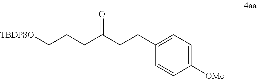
C(CCC(CCC1=CC=C([OMe])C=C1)=O)[TBDPSO]
